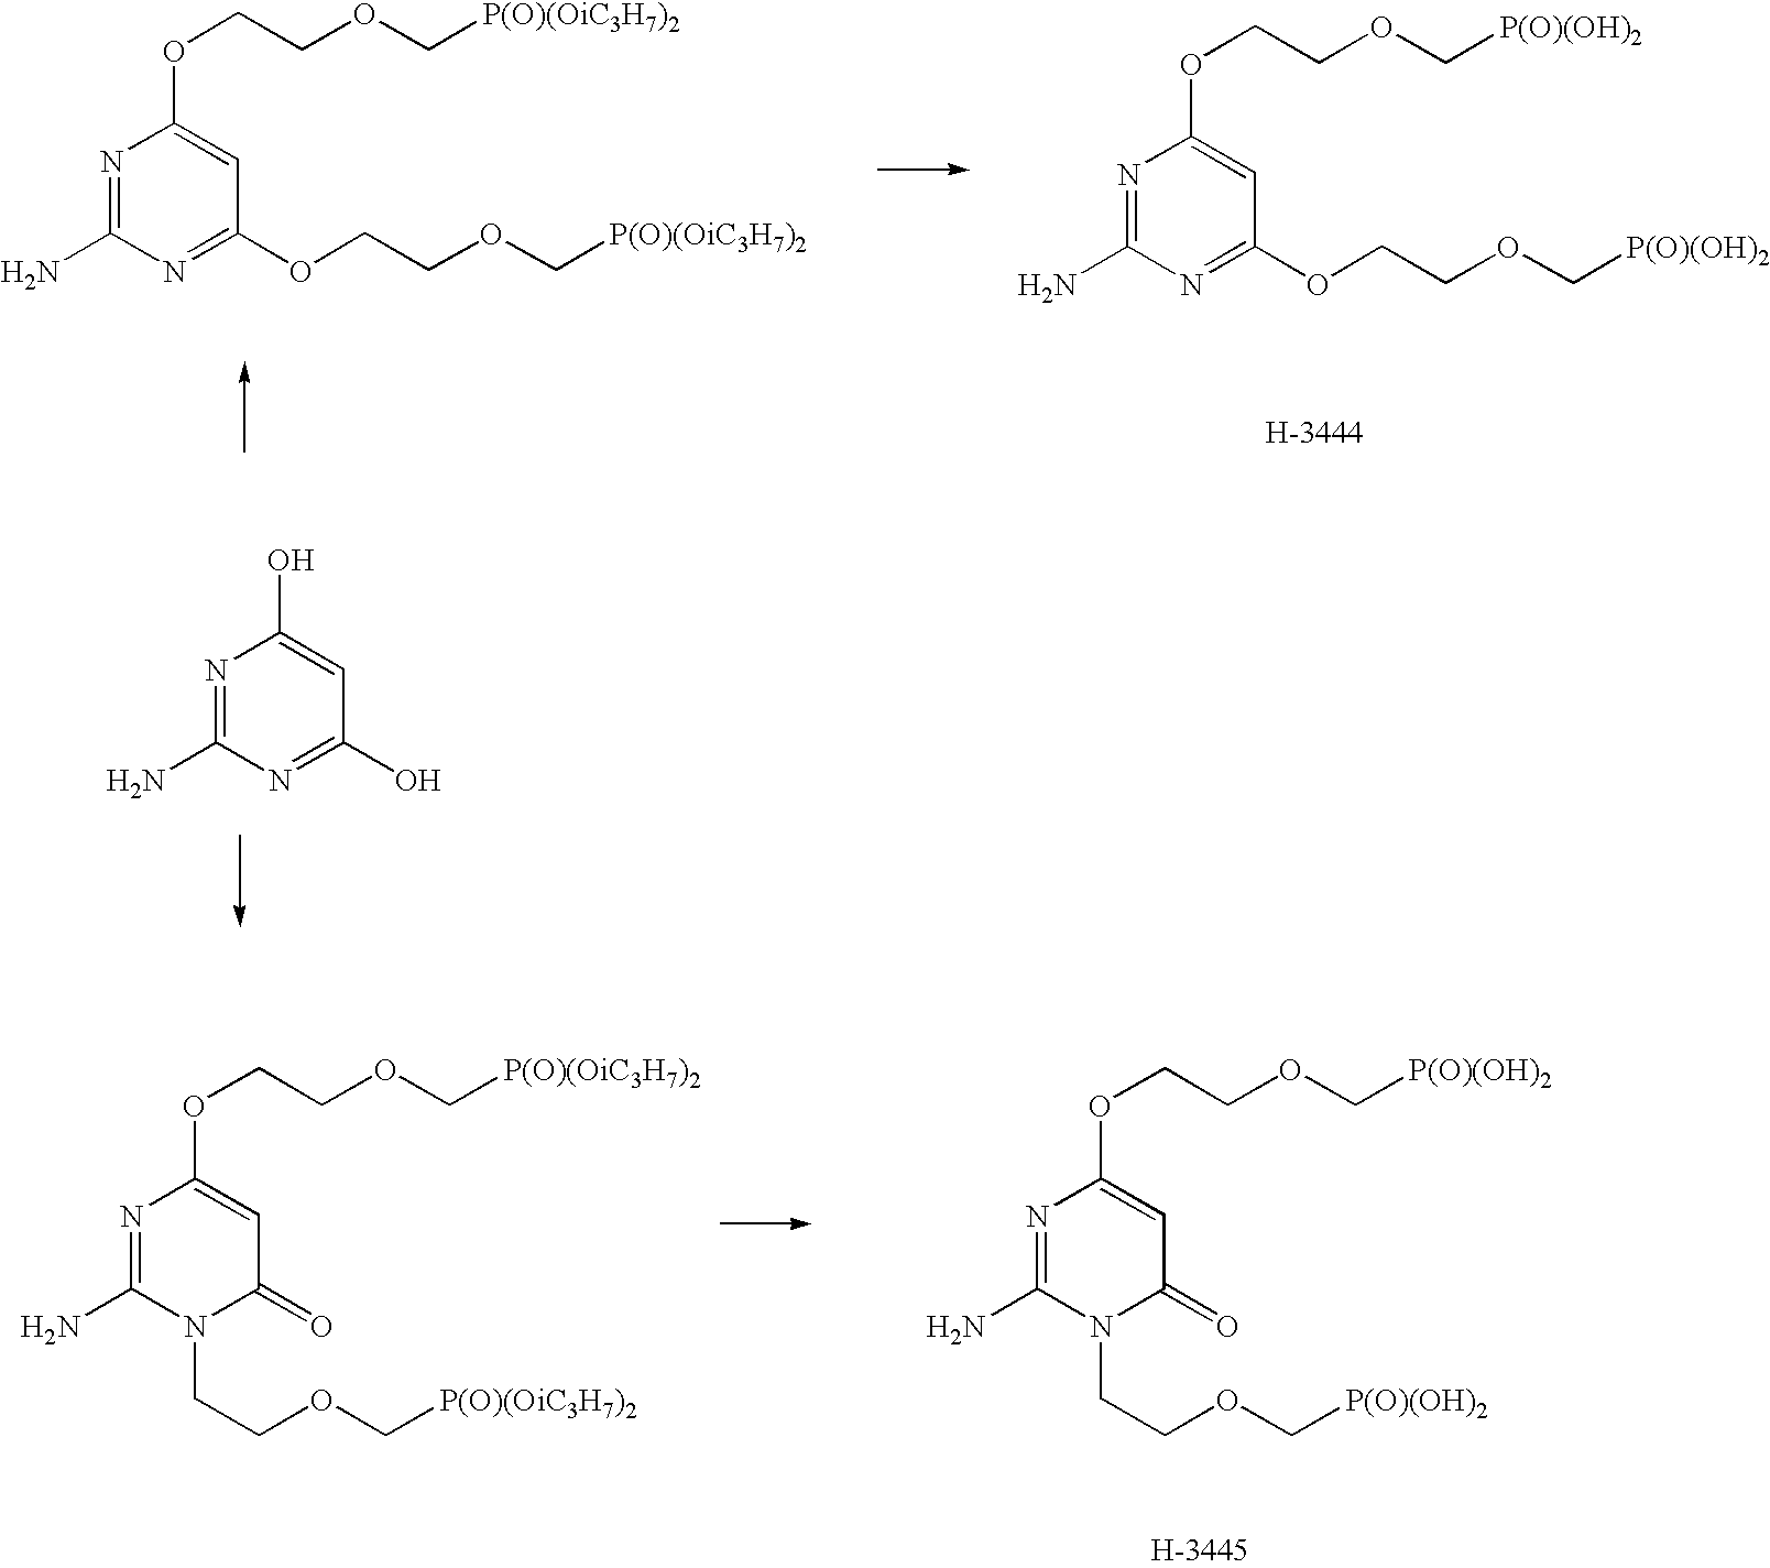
N1=C(N)N=C(O)C=C1O.N1=C(N)N(CCOC[P(O)(OiC3H7)2])C(=O)C=C1OCCOC[P(O)(OiC3H7)2].N1=C(N)N(CCOC[P(O)(OH)2])C(=O)C=C1OCCOC[P(O)(OH)2].N1=C(N)N=C(OCCOC[P(O)(OiC3H7)2])C=C1OCCOC[P(O)(OiC3H7)2].N1=C(N)N=C(OCCOC[P(O)(OH)2])C=C1OCCOC[P(O)(OH)2]
